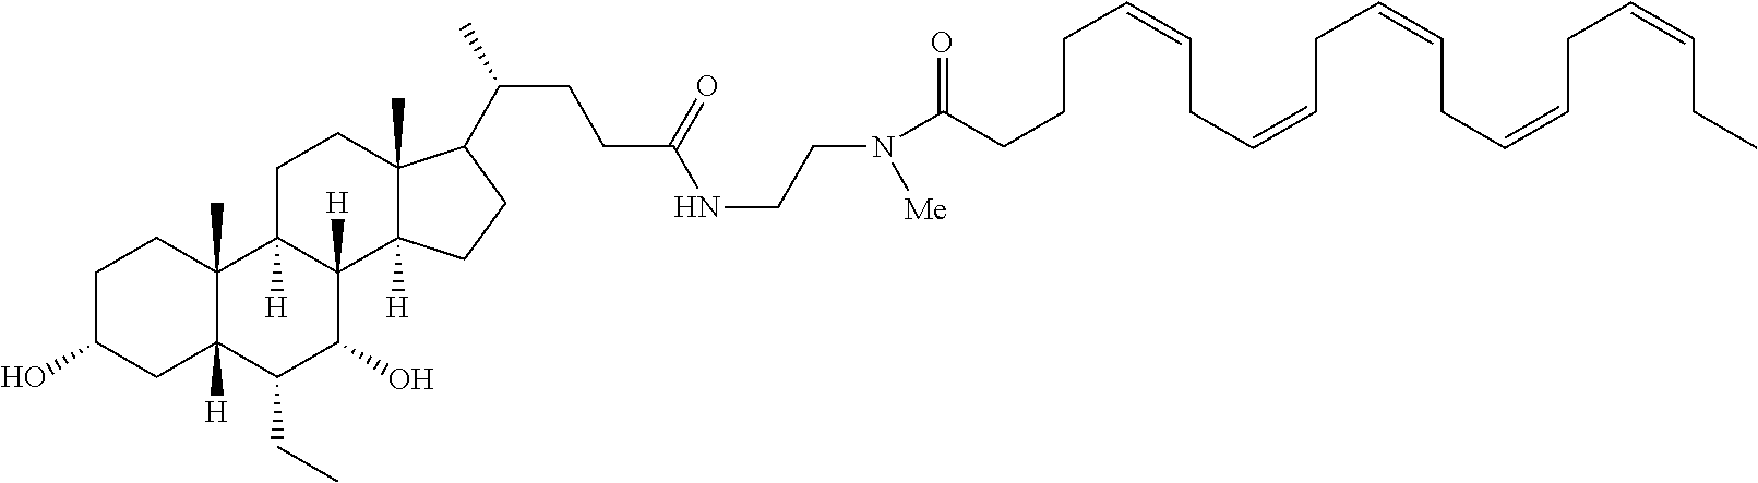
C(CC(=O)N(CCNC(CCC(C1C2(C)C([H])(C3([H])C(O)C(CC)C4([H])CC(O)CCC4(C)C3([H])CC2)CC1)C)=O)[Me])CC=CCC=CCC=CCC=CCC=CCC
